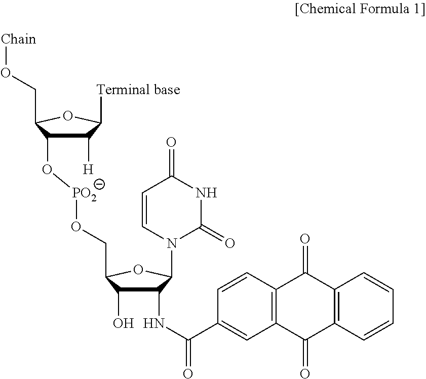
C12=C(C(=O)C3=C(C1=O)C=CC=C3)C=C(C(NC1C(O)C(CO[PO2]OC3C(CO[Chain])OC([Terminal base])C3[H])OC1N1C(=O)NC(=O)C=C1)=O)C=C2
